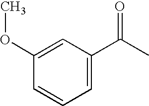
C1(OC)=CC(C(C)=O)=CC=C1
